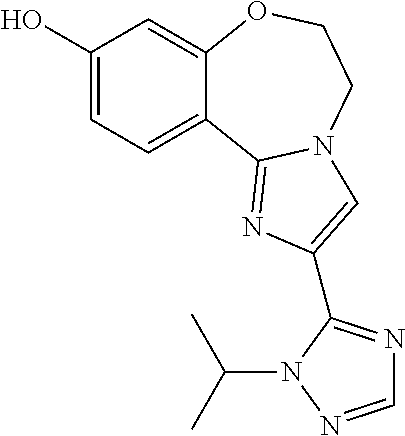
C1(O)=CC=C2C(=C1)OCCN1C2=NC(C2=NC=NN2C(C)C)=C1
